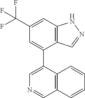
C12=C(C=C(C(F)(F)F)C=C1C1=CN=CC3=C1C=CC=C3)NN=C2
